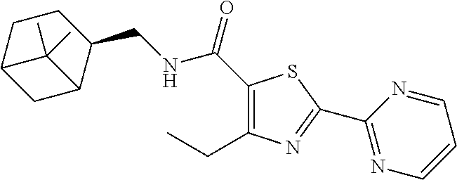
C1(CNC(C2=C(CC)N=C(C3=NC=CC=N3)S2)=O)CCC2CC1C2(C)C
